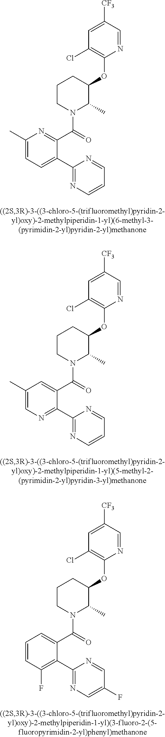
C1(OC2CCCN(C(C3=NC(C)=CC=C3C3=NC=CC=N3)=O)C2C)=C(Cl)C=C([CF3])C=N1.C1(OC2CCCN(C(C3=CC(C)=CN=C3C3=NC=CC=N3)=O)C2C)=C(Cl)C=C([CF3])C=N1.C1(OC2CCCN(C(C3=CC=CC(F)=C3C3=NC=C(F)C=N3)=O)C2C)=C(Cl)C=C([CF3])C=N1
